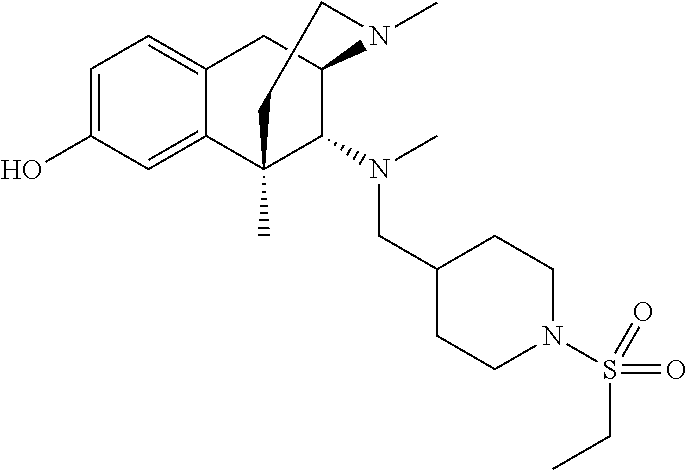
C1=C(O)C=C2C(=C1)CC1C(N(CC3CCN(S(CC)(=O)=O)CC3)C)C2(C)CCN1C
